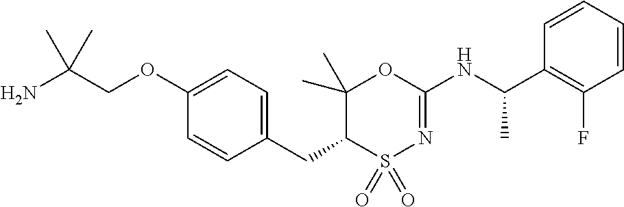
C1=C(OCC(N)(C)C)C=CC(CC2C(C)(C)OC(NC(C3=C(F)C=CC=C3)C)=NS2(=O)=O)=C1
